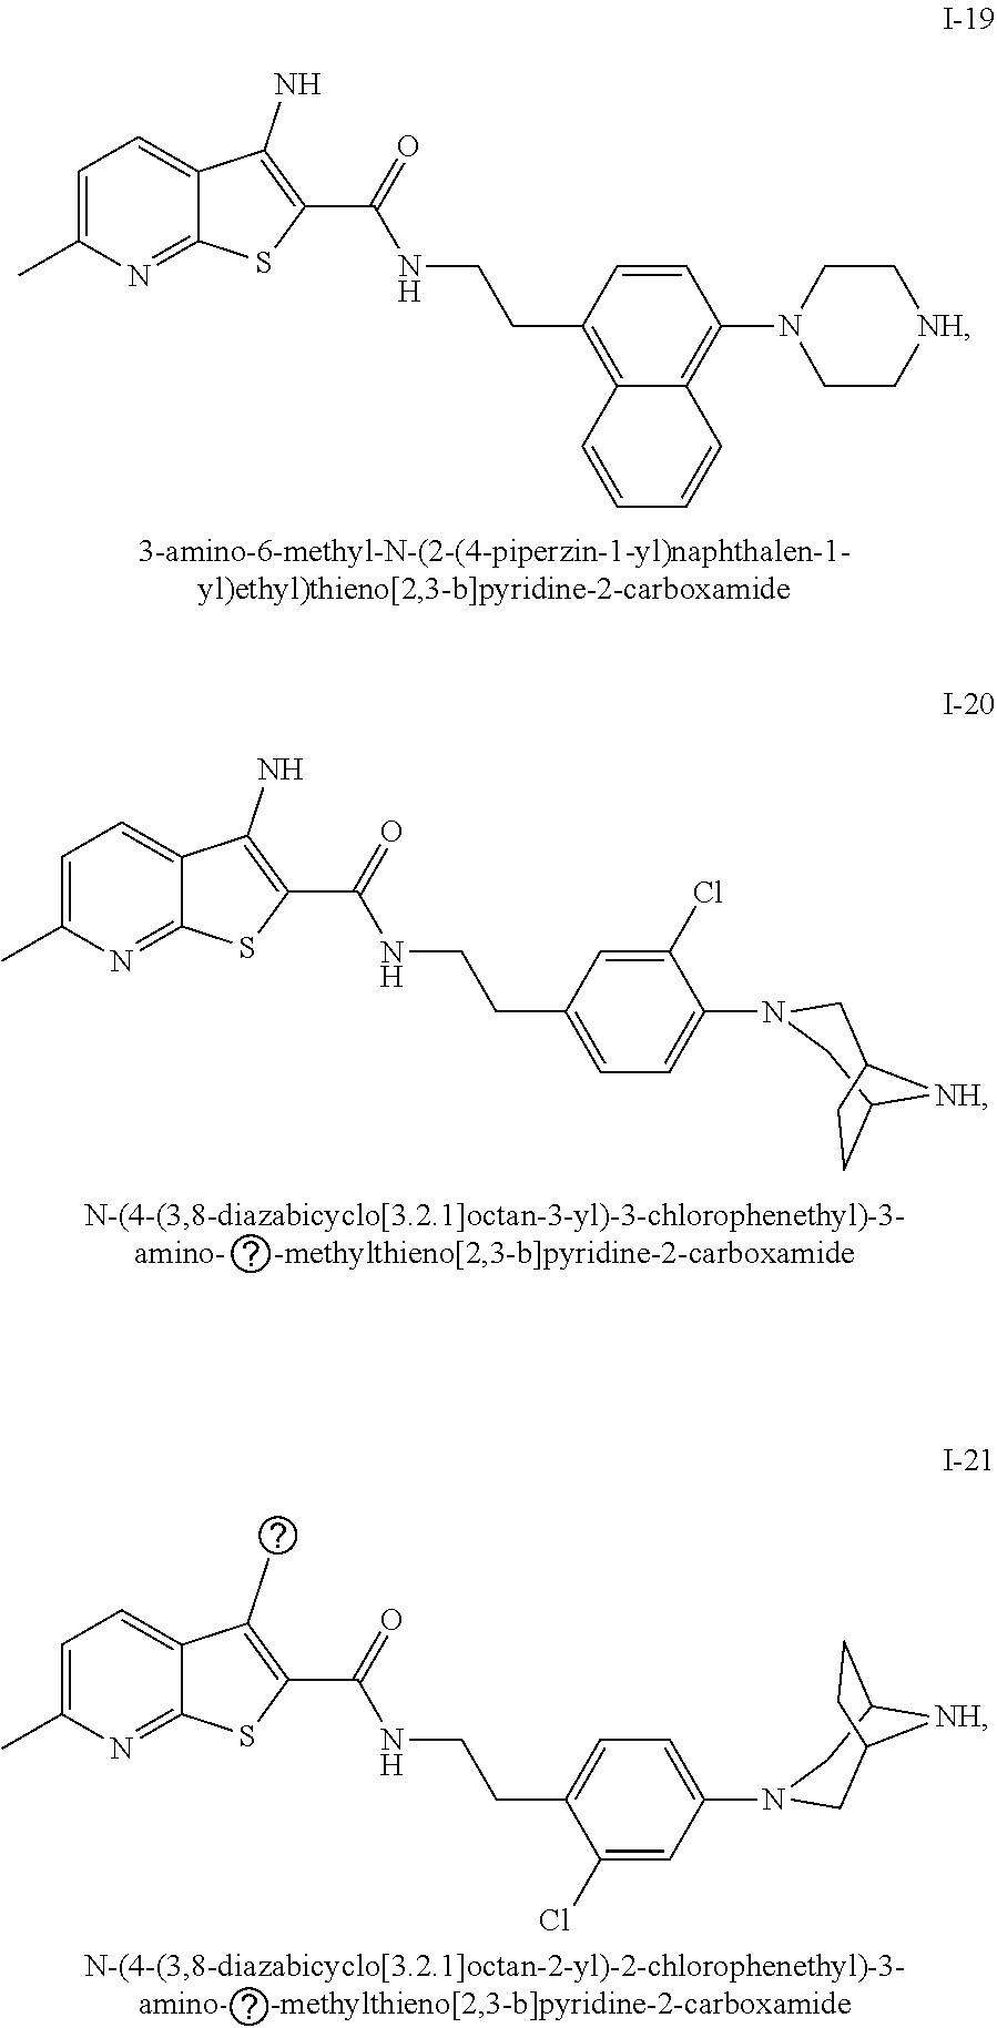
C1=C(C)N=C2C(=C1)C(N)=C(C(=O)NCCC1=C3C(=C(N4CC[NH]CC4)C=C1)C=CC=C3)S2.C1=C(C)N=C2C(=C1)C(N)=C(C(=O)NCCC1=CC=C(N3CC4[NH]C(C3)CC4)C(Cl)=C1)S2.C1=C(C)N=C2C(=C1)C(C)=C(C(=O)NCCC1=CC=C(N3CC4[NH]C(C3)CC4)C=C1Cl)S2
